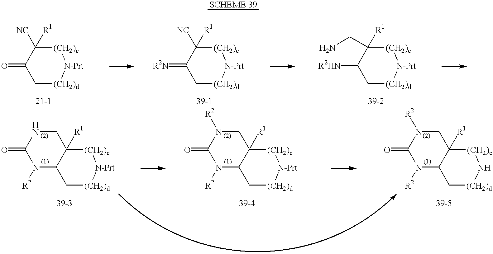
C1[(CH2)d][N-Prt][(CH2)e]C([NC])([R1])C1=O.C1[(CH2)d][N-Prt][(CH2)e]C([NC])([R1])C1=[R2N].C1[(CH2)d][N-Prt][(CH2)e]C([R1])(CN)C1[R2HN].C1[(CH2)d][N-Prt][(CH2)e]C2([R1])C1N([R2])C(=O)NC2.C1[(CH2)d][N-Prt][(CH2)e]C2([R1])C1N([R2])C(=O)N([R2])C2.C1[(CH2)d]N[(CH2)e]C2([R1])C1N([R2])C(=O)N([R2])C2
